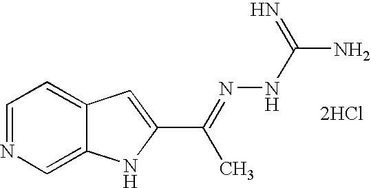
[2HCl].C1=NC=C2C(=C1)C=C(C(=NNC(N)=N)C)N2
